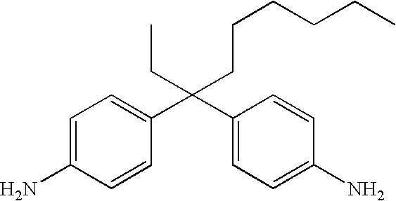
C(C1=CC=C(N)C=C1)(C1=CC=C(N)C=C1)(CC)CCCCCC
